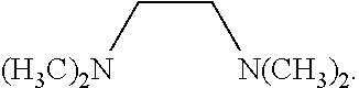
C(C[N(CH3)2])[(H3C)2N]
